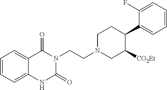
C1=CC=C2C(=C1)C(=O)N(CCN1CC([CO2Et])C(C3=CC=CC=C3F)CC1)C(=O)N2
